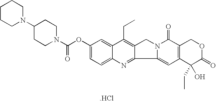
C1(OC(N2CCC(N3CCCCC3)CC2)=O)=CC=C2C(=C1)C(CC)=C1C(=N2)C2=CC3=C(C(=O)N2C1)COC(=O)C3(O)CC.[.HCl]
